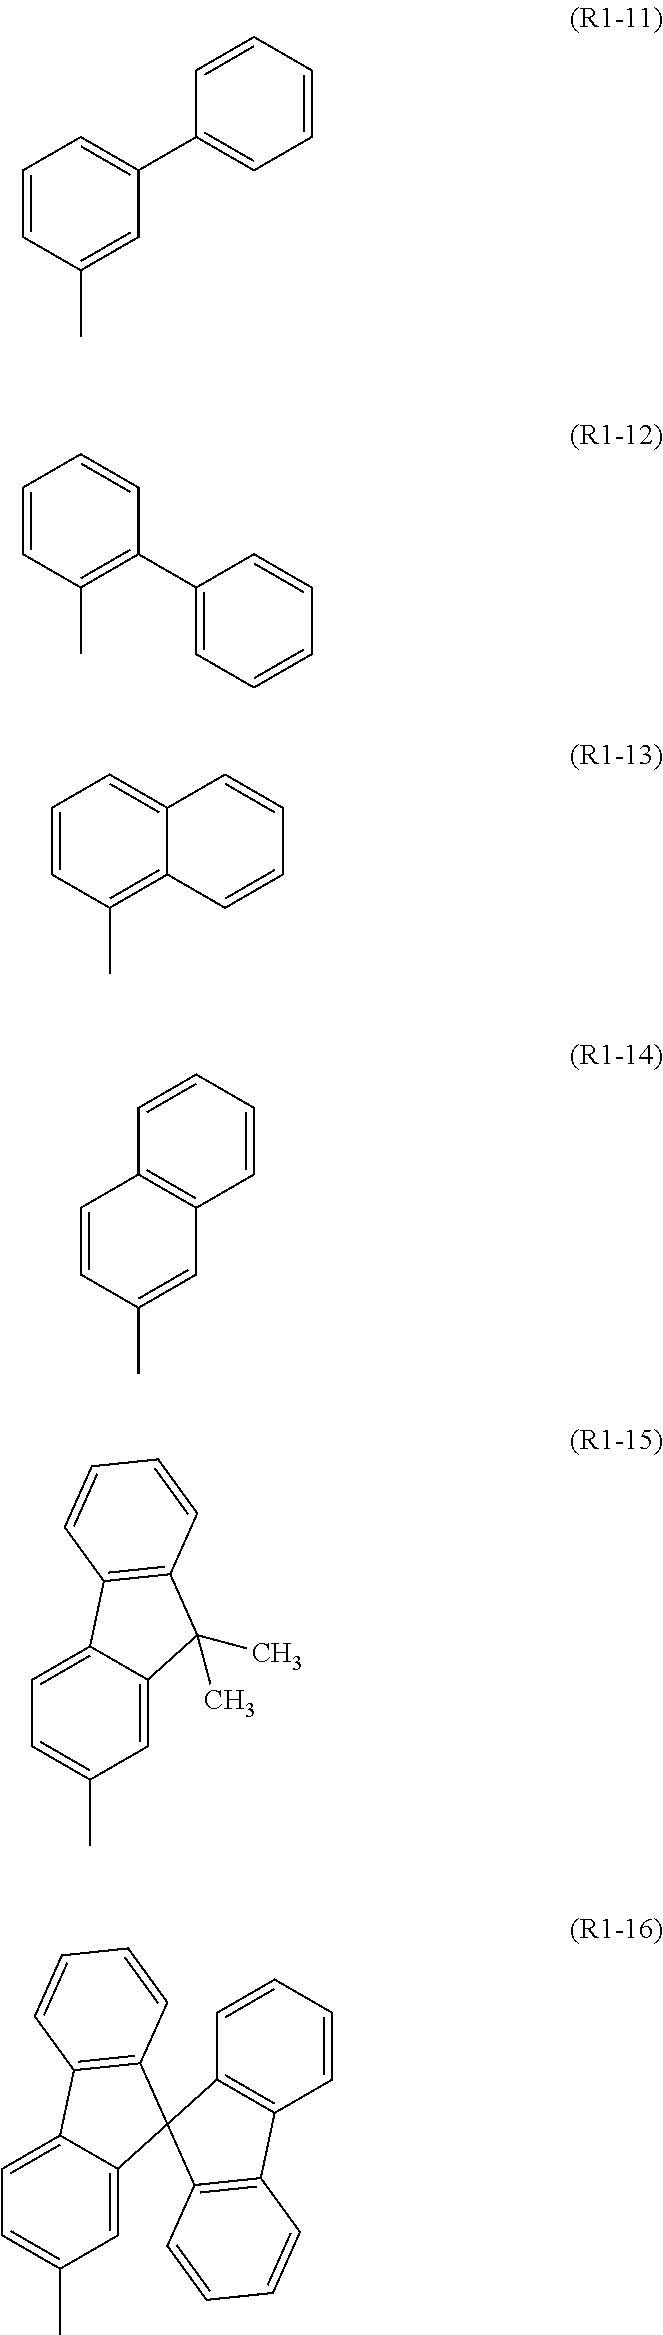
C1=CC(C)=CC(C2=CC=CC=C2)=C1.C1=CC(C)=C(C2=CC=CC=C2)C=C1.C1=CC(C)=C2C(=C1)C=CC=C2.C1=CC(C)=CC2=C1C=CC=C2.C1=C2C(=CC(C)=C1)C(C)(C)C1=C2C=CC=C1.C1=C2C(=CC(C)=C1)C1(C3=C2C=CC=C3)C2=C(C3=C1C=CC=C3)C=CC=C2
